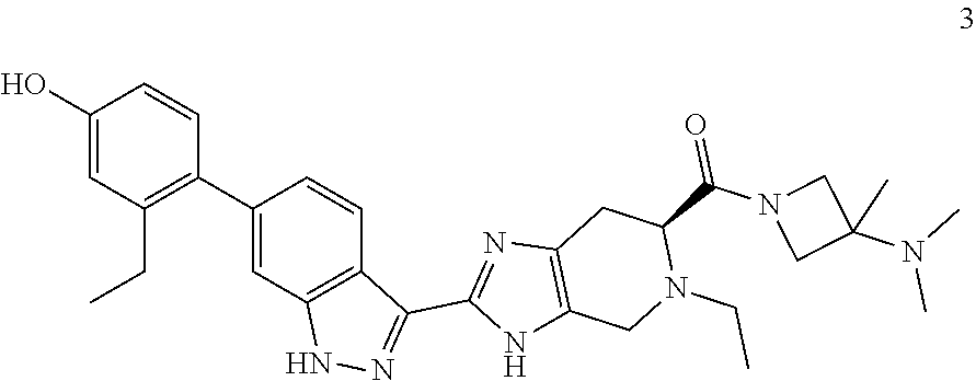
C1(O)=CC(CC)=C(C2=CC3=C(C=C2)C(C2=NC4=C(CN(CC)C(C(N5CC(N(C)C)(C)C5)=O)C4)N2)=NN3)C=C1
